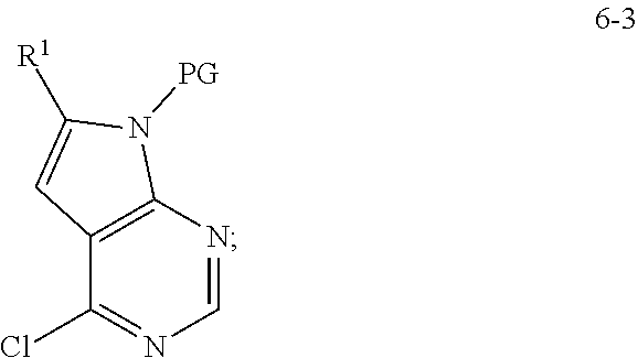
C12=C(N=CN=C1Cl)N([PG])C([R1])=C2
